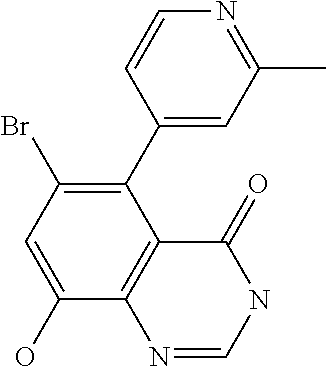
C1(C2=CC(C)=NC=C2)=C(Br)C=C(O)C2=C1C(=O)NC=N2
